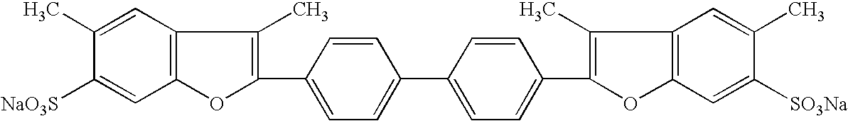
C1(C2=C(C)C3=C(O2)C=C([NaO3S])C(C)=C3)=CC=C(C2=CC=C(C3=C(C)C4=C(O3)C=C([SO3Na])C(C)=C4)C=C2)C=C1
